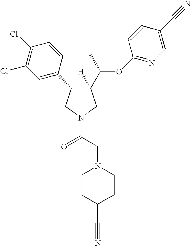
C1(Cl)=C(Cl)C=CC(C2C([H])(C(C)OC3=NC=C(C#N)C=C3)CN(C(CN3CCC(C#N)CC3)=O)C2)=C1
